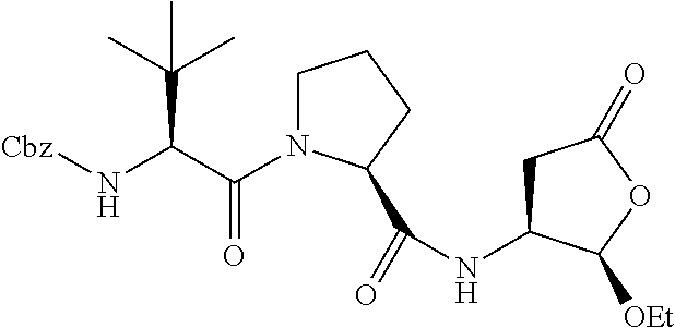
C1N(C(=O)C(C(C)(C)C)N[Cbz])C(C(=O)NC2CC(=O)OC2[OEt])CC1
